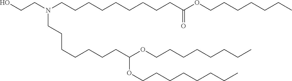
OCCN(CCCCCCCCCC(OCCCCCCC)=O)CCCCCCCC(OCCCCCCCC)OCCCCCCCC
